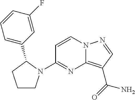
C1=CN2C(=C(C(N)=O)C=N2)N=C1N1CCCC1C1=CC=CC(F)=C1
